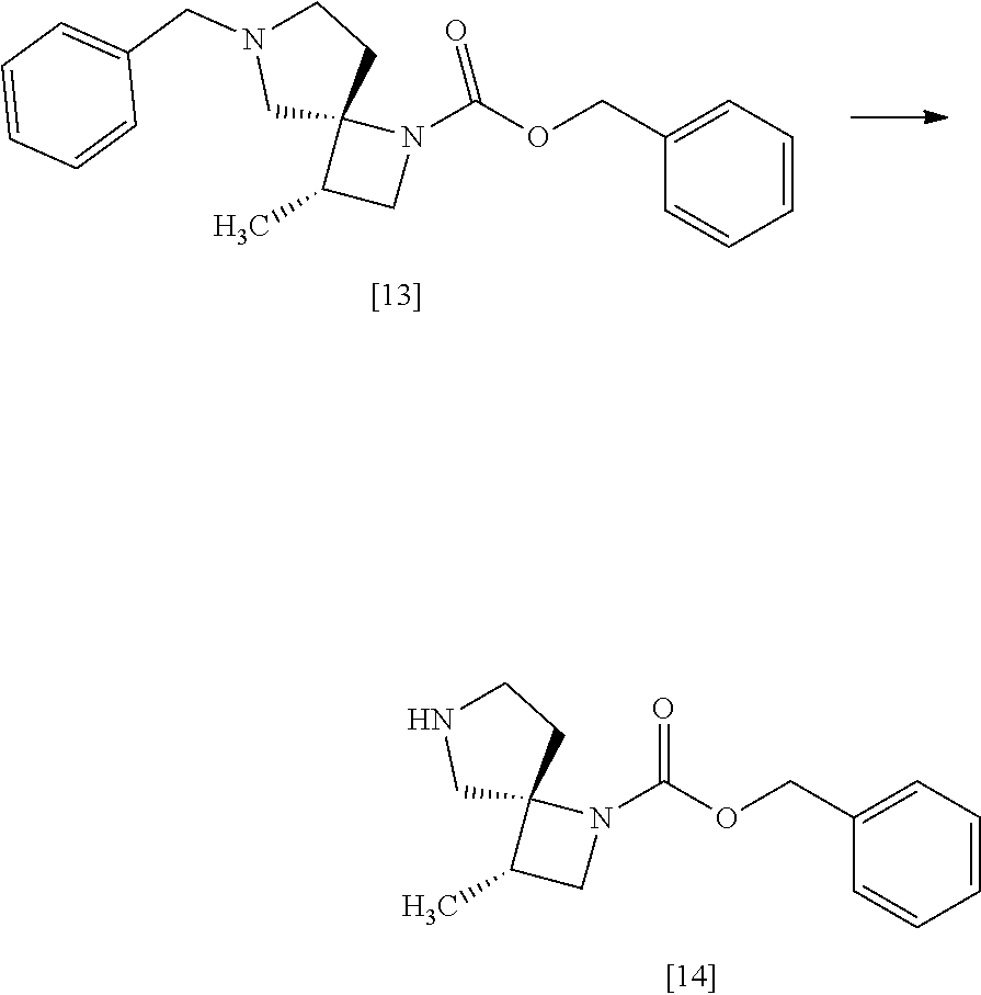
C1(COC(N2C3(C(C)C2)CCN(CC2=CC=CC=C2)C3)=O)=CC=CC=C1.C1(COC(N2C3(C(C)C2)CCNC3)=O)=CC=CC=C1
